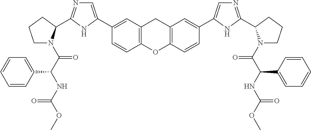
C1=CC2=C(C=C1C1=CN=C(C3N(C(C(NC(OC)=O)C4=CC=CC=C4)=O)CCC3)N1)CC1=C(O2)C=CC(C2=CN=C(C3N(C(C(NC(OC)=O)C4=CC=CC=C4)=O)CCC3)N2)=C1
